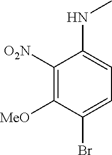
C1([O2N])=C([MeO])C(Br)=CC=C1NC
